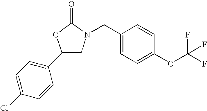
C1(C2=CC=C(Cl)C=C2)CN(CC2=CC=C(OC(F)(F)F)C=C2)C(=O)O1
